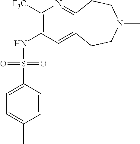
C1([F3C])=C(NS(C2=CC=C(C)C=C2)(=O)=O)C=C2C(=N1)CCN(C)CC2
